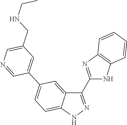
C1(CNCC)=CN=CC(C2=CC=C3C(=C2)C(C2=NC4=C(N2)C=CC=C4)=NN3)=C1
